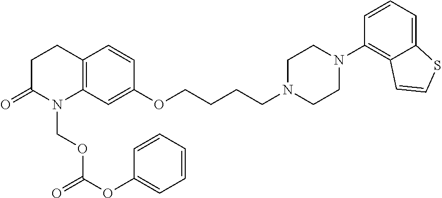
C12=C(CCC(=O)N1COC(OC1=CC=CC=C1)=O)C=CC(OCCCCN1CCN(C3=C4C(=CC=C3)SC=C4)CC1)=C2
